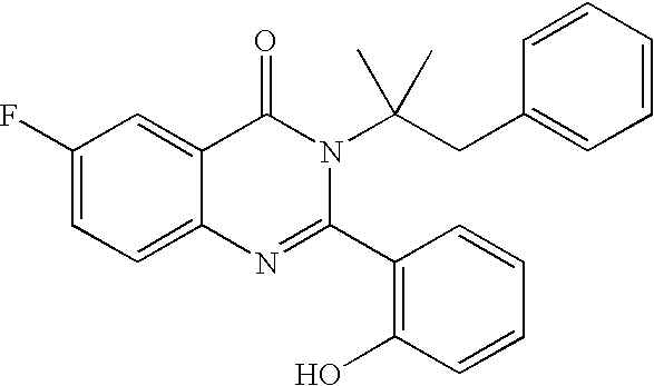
C1(F)=CC=C2C(=C1)C(=O)N(C(CC1=CC=CC=C1)(C)C)C(C1=C(O)C=CC=C1)=N2
